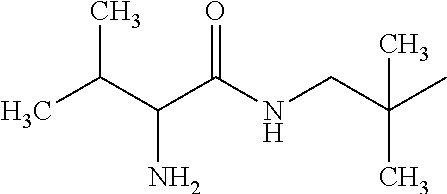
CC(C(C(NCC(C)(C)C)=O)N)C
